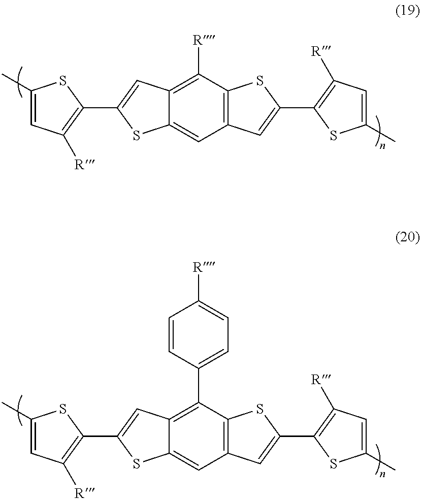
C1(C)=CC([R])=C(C2=CC3=C([R])C4=C(C=C(C5=C([R])C=C(C)S5)S4)C=C3S2)S1.C1(C)=CC([R])=C(C2=CC3=C(C4=CC=C([R])C=C4)C4=C(C=C(C5=C([R])C=C(C)S5)S4)C=C3S2)S1
